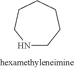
N1CCCCCC1
